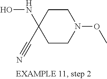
C1CN(OC)CCC1(NO)C#N
